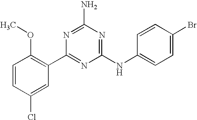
C1=CC(Cl)=CC(C2=NC(NC3=CC=C(Br)C=C3)=NC(N)=N2)=C1OC
